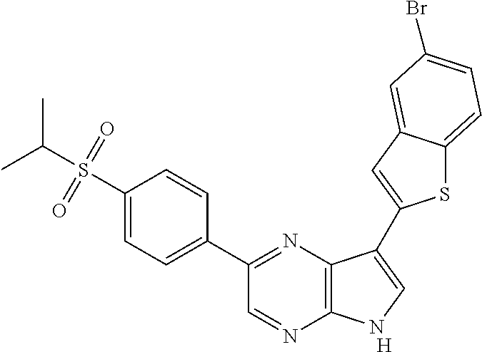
[H].C1(C2=NC3=C(N=C2)NC=C3C2=CC3=CC(Br)=CC=C3S2)=CC=C(S(C(C)C)(=O)=O)C=C1
